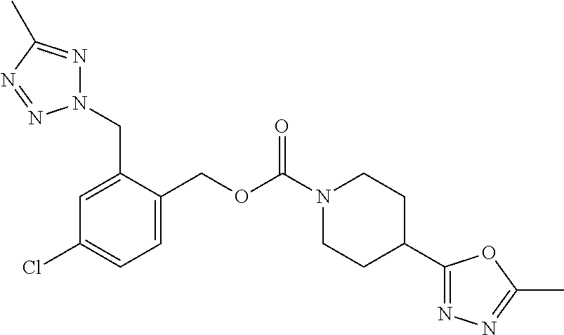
N1(CC2=CC(Cl)=CC=C2COC(N2CCC(C3=NN=C(C)O3)CC2)=O)N=C(C)N=N1
